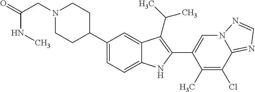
N1(CC(=O)NC)CCC(C2=CC=C3C(=C2)C(C(C)C)=C(C2=CN4C(=NC=N4)C(Cl)=C2C)N3)CC1
